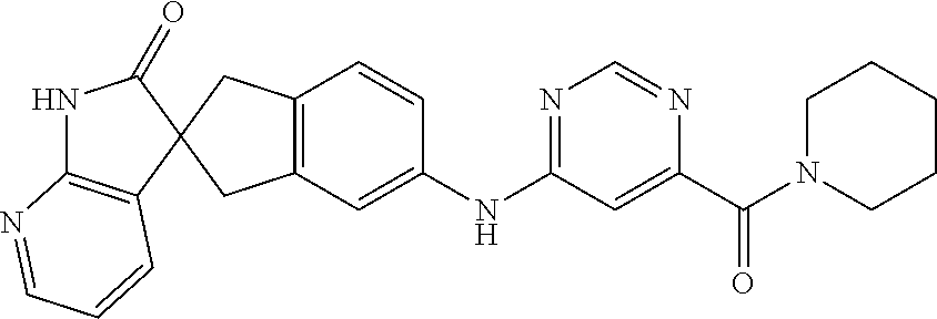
C12=C(CC3(C1)C1=C(NC3=O)N=CC=C1)C=CC(NC1=NC=NC(C(=O)N3CCCCC3)=C1)=C2
